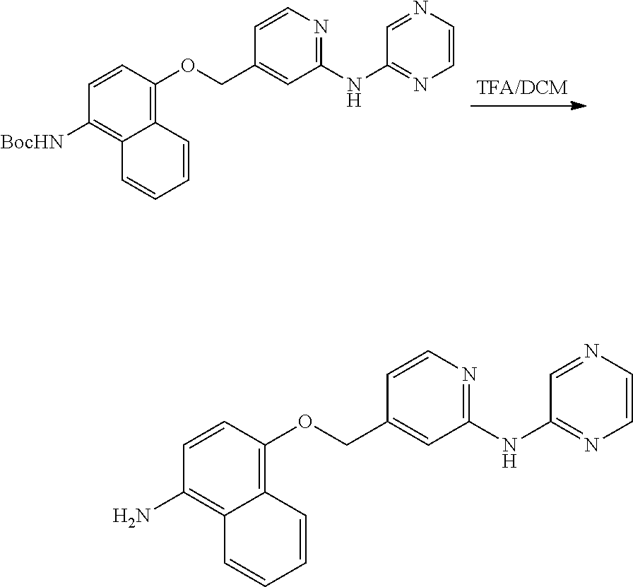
C1=CC(OCC2=CC(NC3=NC=CN=C3)=NC=C2)=C2C(=C1[BocHN])C=CC=C2.C1=CC(OCC2=CC(NC3=NC=CN=C3)=NC=C2)=C2C(=C1N)C=CC=C2
